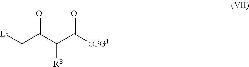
[L1]CC(C(C([OPG1])=O)[R8])=O
